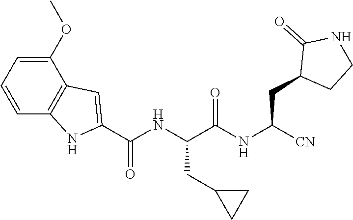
[CN]C(NC(C(NC(C1=CC2=C(N1)C=CC=C2OC)=O)CC1CC1)=O)CC1CCNC1=O
